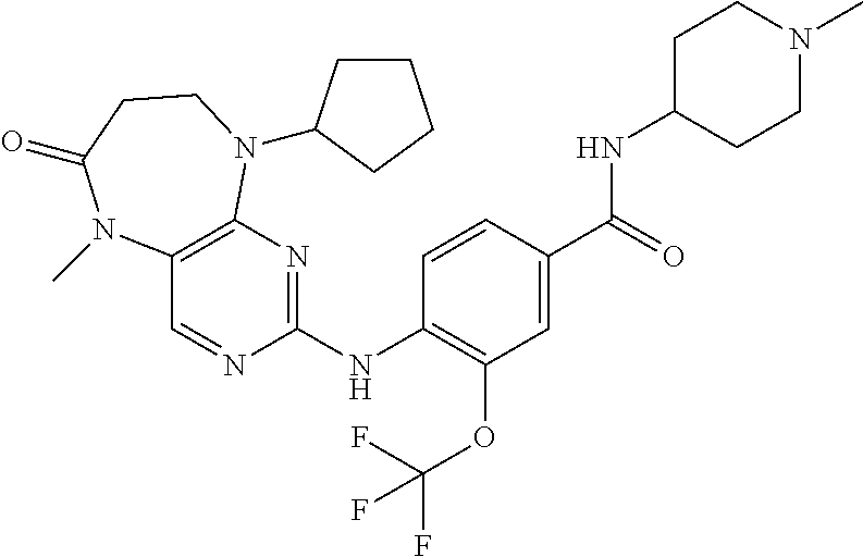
C12=C(N=C(NC3=C(OC(F)(F)F)C=C(C(=O)NC4CCN(C)CC4)C=C3)N=C1)N(C1CCCC1)CCC(=O)N2C
